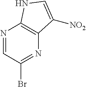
N1=CC(Br)=NC2=C1NC=C2[NO2]
